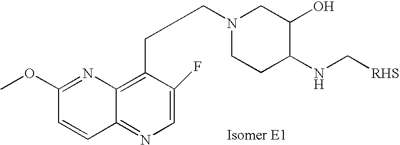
C1=CC(OC)=NC2=C(CCCN3CCC(NC[RHS])C(O)C3)C(F)=CN=C12
